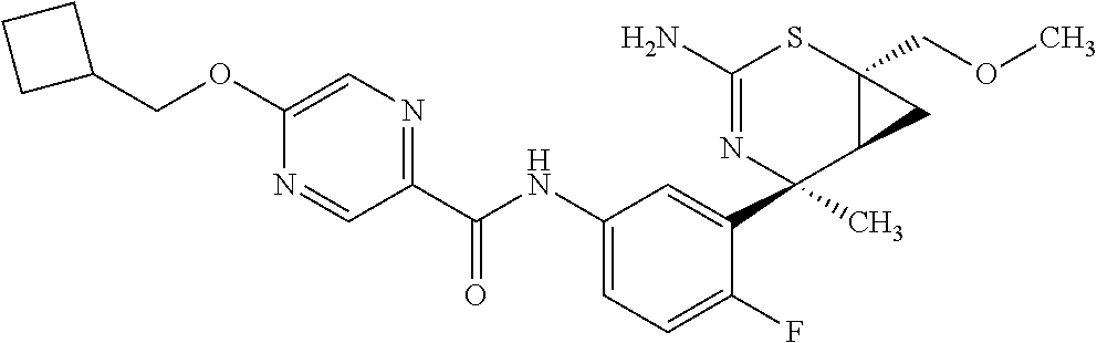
N1=CC(C(NC2=CC=C(F)C(C3(C)C4C(COC)(SC(N)=N3)C4)=C2)=O)=NC=C1OCC1CCC1
